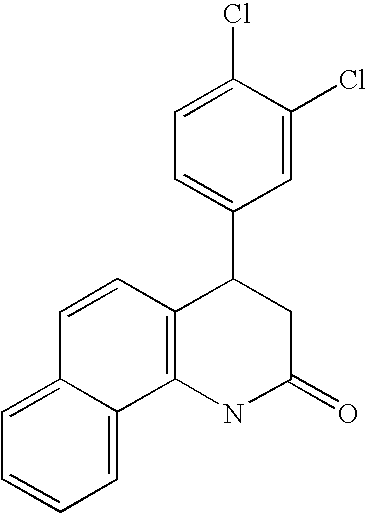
C12=C(NC(=O)CC1C1=CC=C(Cl)C(Cl)=C1)C1=CC=CC=C1C=C2
